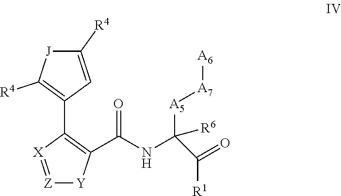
[Z]1=[X]C(C2=C([R4])[J]C([R4])=C2)=C(C(NC([A5][A7][A6])([R6])C(=O)[R1])=O)[Y]1
